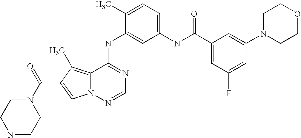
C1(C)=CC=C(NC(C2=CC(F)=CC(N3CCOCC3)=C2)=O)C=C1NC1=NC=NN2C1=C(C)C(C(N1CCNCC1)=O)=C2
